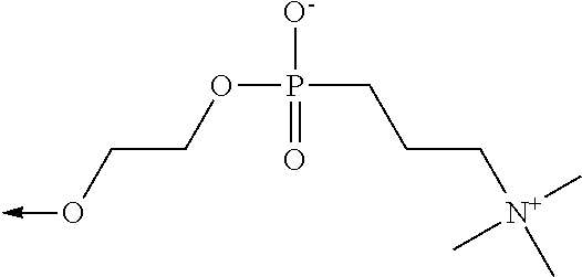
O(P(CCC[N+](C)(C)C)([O-])=O)CCO->C
